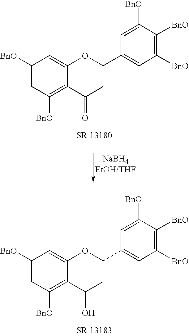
C1=C([BnO])C=C2C(=C1[BnO])C(=O)CC(C1=CC([BnO])=C([BnO])C([BnO])=C1)O2.C1=C([BnO])C=C2C(=C1[BnO])C(O)CC(C1=CC([BnO])=C([BnO])C([BnO])=C1)O2
